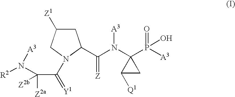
C1C([Z1])CN(C(=[Y1])C([Z2a])(N([R2])[A3])[Z2b])C1C(=[Z])N(C1(P(=O)([A3])O)C([Q1])C1)[A3]
